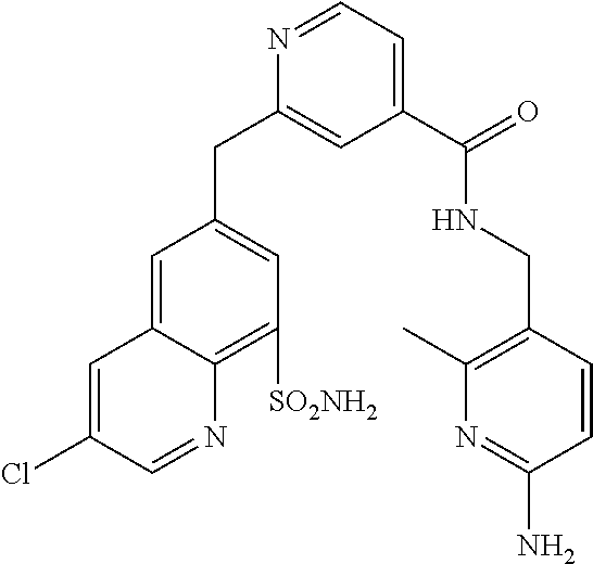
C1=C(Cl)C=NC2=C([SO2NH2])C=C(CC3=CC(C(=O)NCC4=C(C)N=C(N)C=C4)=CC=N3)C=C12
